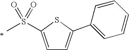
C1=C(S(=O)(=O)C)SC(C2=CC=CC=C2)=C1
